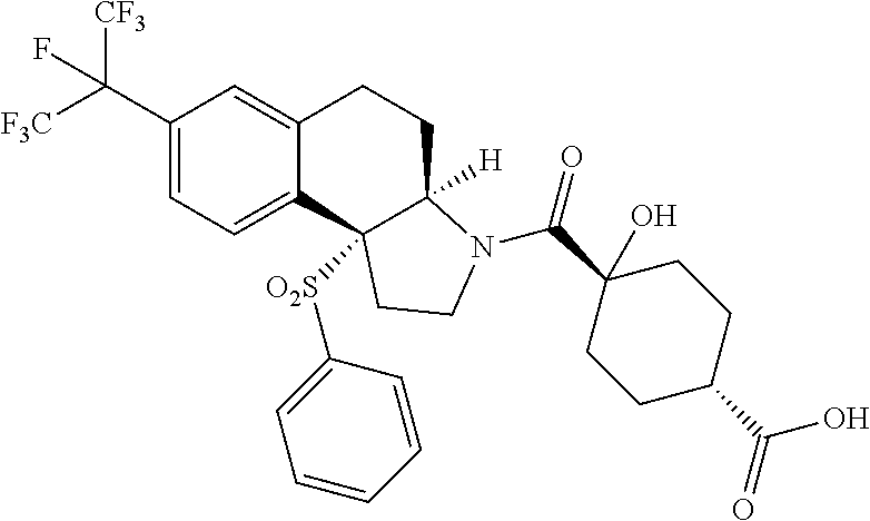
C1(C([F3C])([CF3])F)=CC=C2C(=C1)CCC1([H])C2([O2S]C2=CC=CC=C2)CCN1C(C1(O)CCC(C(O)=O)CC1)=O
